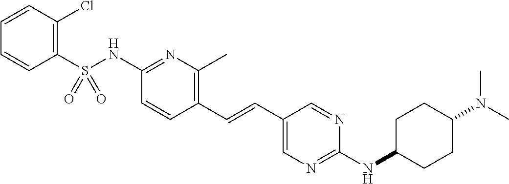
C1(S(NC2=NC(C)=C(C=CC3=CN=C(NC4CCC(N(C)C)CC4)N=C3)C=C2)(=O)=O)=C(Cl)C=CC=C1
